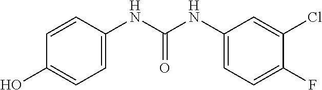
FC1=CC=C(NC(NC2=CC=C(O)C=C2)=O)C=C1Cl
